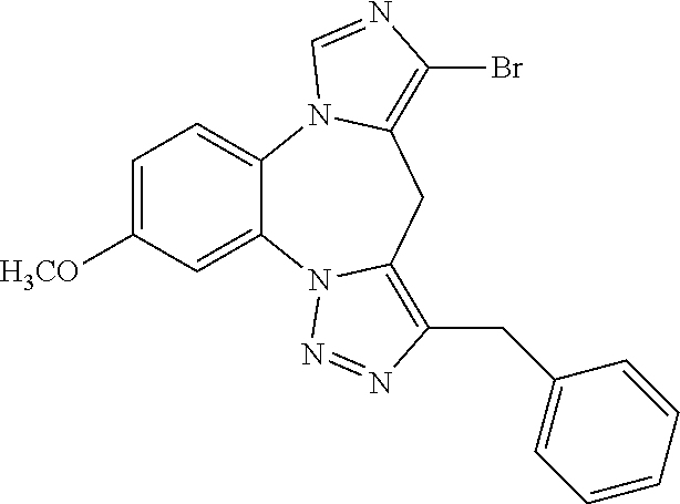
C12=CC=C([H3CO])C=C1N1C(=C(CC3=CC=CC=C3)N=N1)CC1=C(Br)N=CN21
